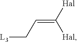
C(=C([Hal])[Hal])C[L3]
